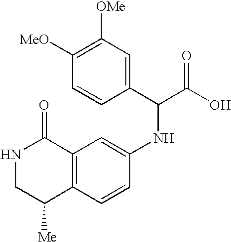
N1CC([Me])C2=C(C1=O)C=C(NC(C(O)=O)C1=CC([OMe])=C([MeO])C=C1)C=C2
